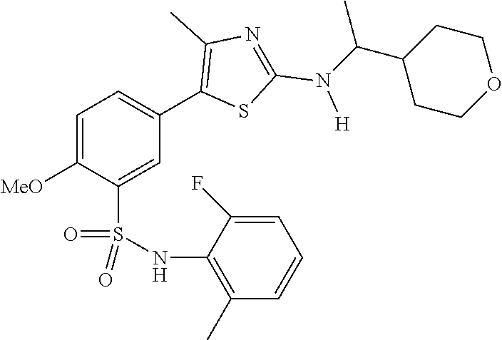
C1=C([MeO])C(S(NC2=C(C)C=CC=C2F)(=O)=O)=CC(C2=C(C)N=C(N([H])C(C3CCOCC3)C)S2)=C1
